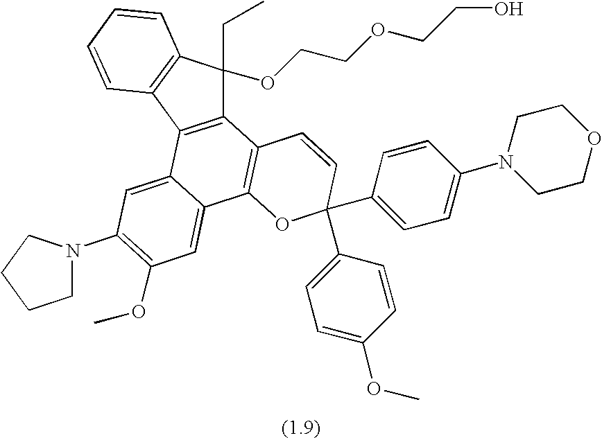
C12=C(C3=C(C1(CC)OCCOCCO)C=CC=C3)C1=CC(N3CCCC3)=C(OC)C=C1C1=C2C=CC(C2=CC=C(OC)C=C2)(C2=CC=C(N3CCOCC3)C=C2)O1
